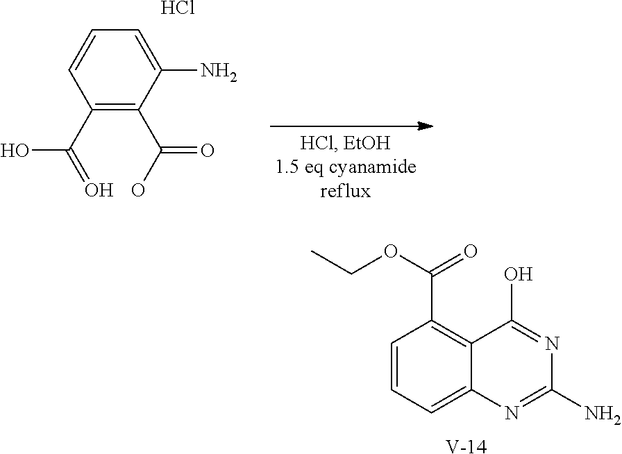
C1(C(=O)O)=C(C(O)=O)C(N)=CC=C1.Cl.C1=CC=C2C(=C1C(OCC)=O)C(O)=NC(N)=N2.[V]
